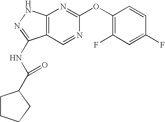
C12=C(NN=C1NC(C1CCCC1)=O)N=C(OC1=C(F)C=C(F)C=C1)N=C2
